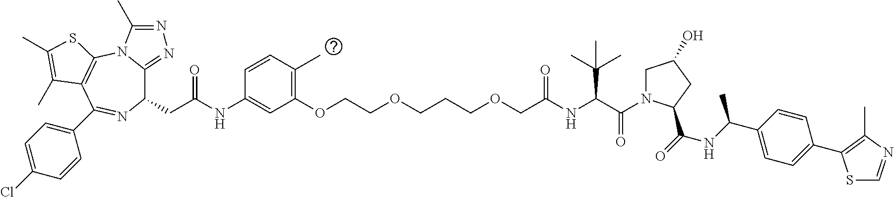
C1(CC(=O)NC2=CC(OCCOCCCOCC(NC(C(=O)N3CC(O)CC3C(=O)NC(C3=CC=C(C4=C(C)N=CS4)C=C3)C)C(C)(C)C)=O)=C(C)C=C2)C2=NN=C(C)N2C2=C(C(C3=CC=C(Cl)C=C3)=N1)C(C)=C(C)S2
